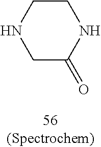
C1NC(=O)CNC1
